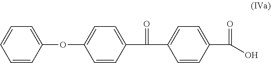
C1=CC=CC(OC2=CC=C(C(=O)C3=CC=C(C(=O)O)C=C3)C=C2)=C1
